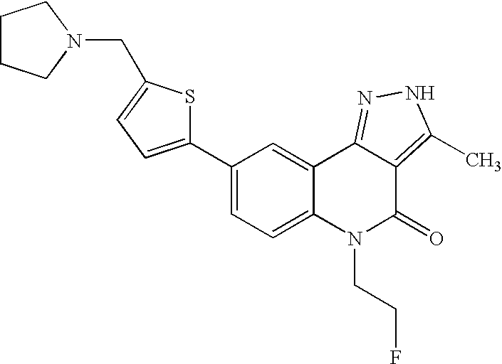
C1(C2=CC=C(CN3CCCC3)S2)=CC=C2C(=C1)C1=NNC(C)=C1C(=O)N2CCF
